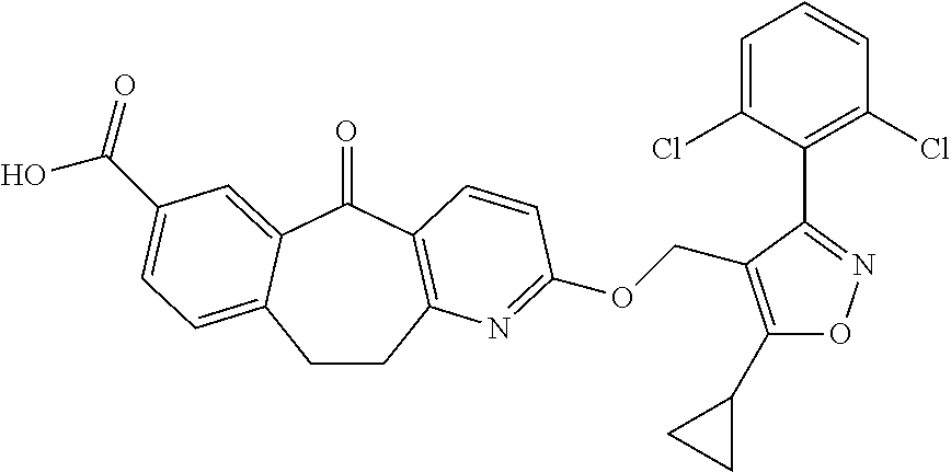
C1CC2=C(C(=O)C3=CC(C(O)=O)=CC=C13)C=CC(OCC1=C(C3CC3)ON=C1C1=C(Cl)C=CC=C1Cl)=N2
